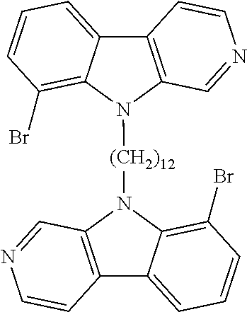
C12=C(N([(CH2)12]N3C4=C(C5=CC=CC(Br)=C35)C=CN=C4)C3=C(Br)C=CC=C13)C=NC=C2
